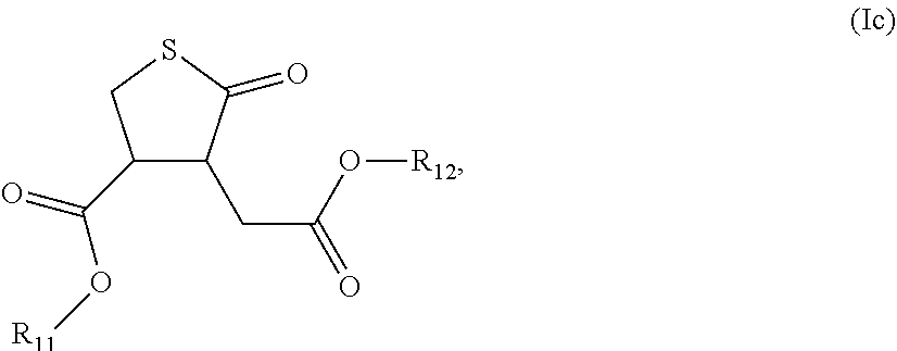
C1(C(=O)O[R11])C(CC(=O)O[R12])C(=O)SC1
